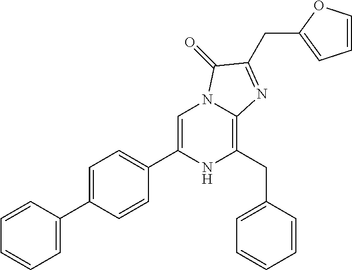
C1=C(C2=CC=C(C3=CC=CC=C3)C=C2)NC(CC2=CC=CC=C2)=C2N1C(=O)C(CC1=CC=CO1)=N2
